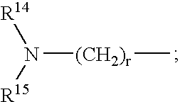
N([(CH2)r]C)([R15])[R14]
